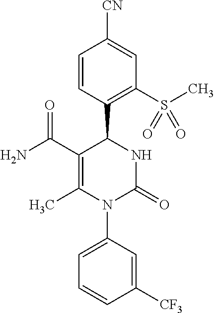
C1(C(N)=O)=C(C)N(C2=CC=CC([CF3])=C2)C(=O)NC1C1=C(S(C)(=O)=O)C=C([CN])C=C1
